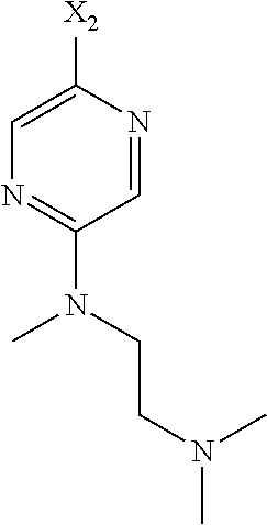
C1=NC([X2])=CN=C1N(CCN(C)C)C
